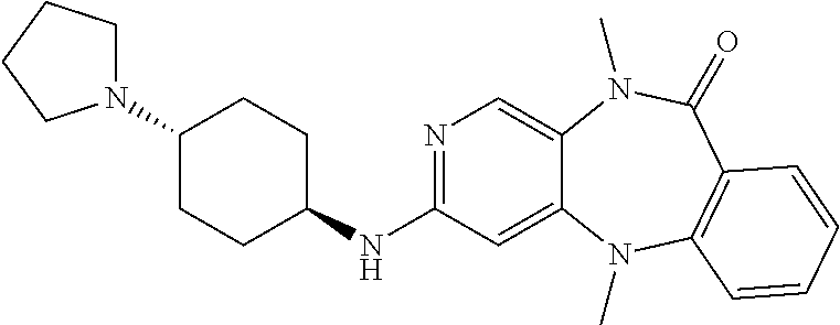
N1=C(NC2CCC(N3CCCC3)CC2)C=C2C(=C1)N(C)C(=O)C1=C(N2C)C=CC=C1
